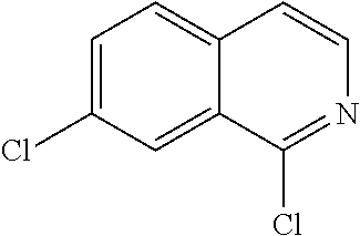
C1=C(Cl)C=C2C(=C1)C=CN=C2Cl
